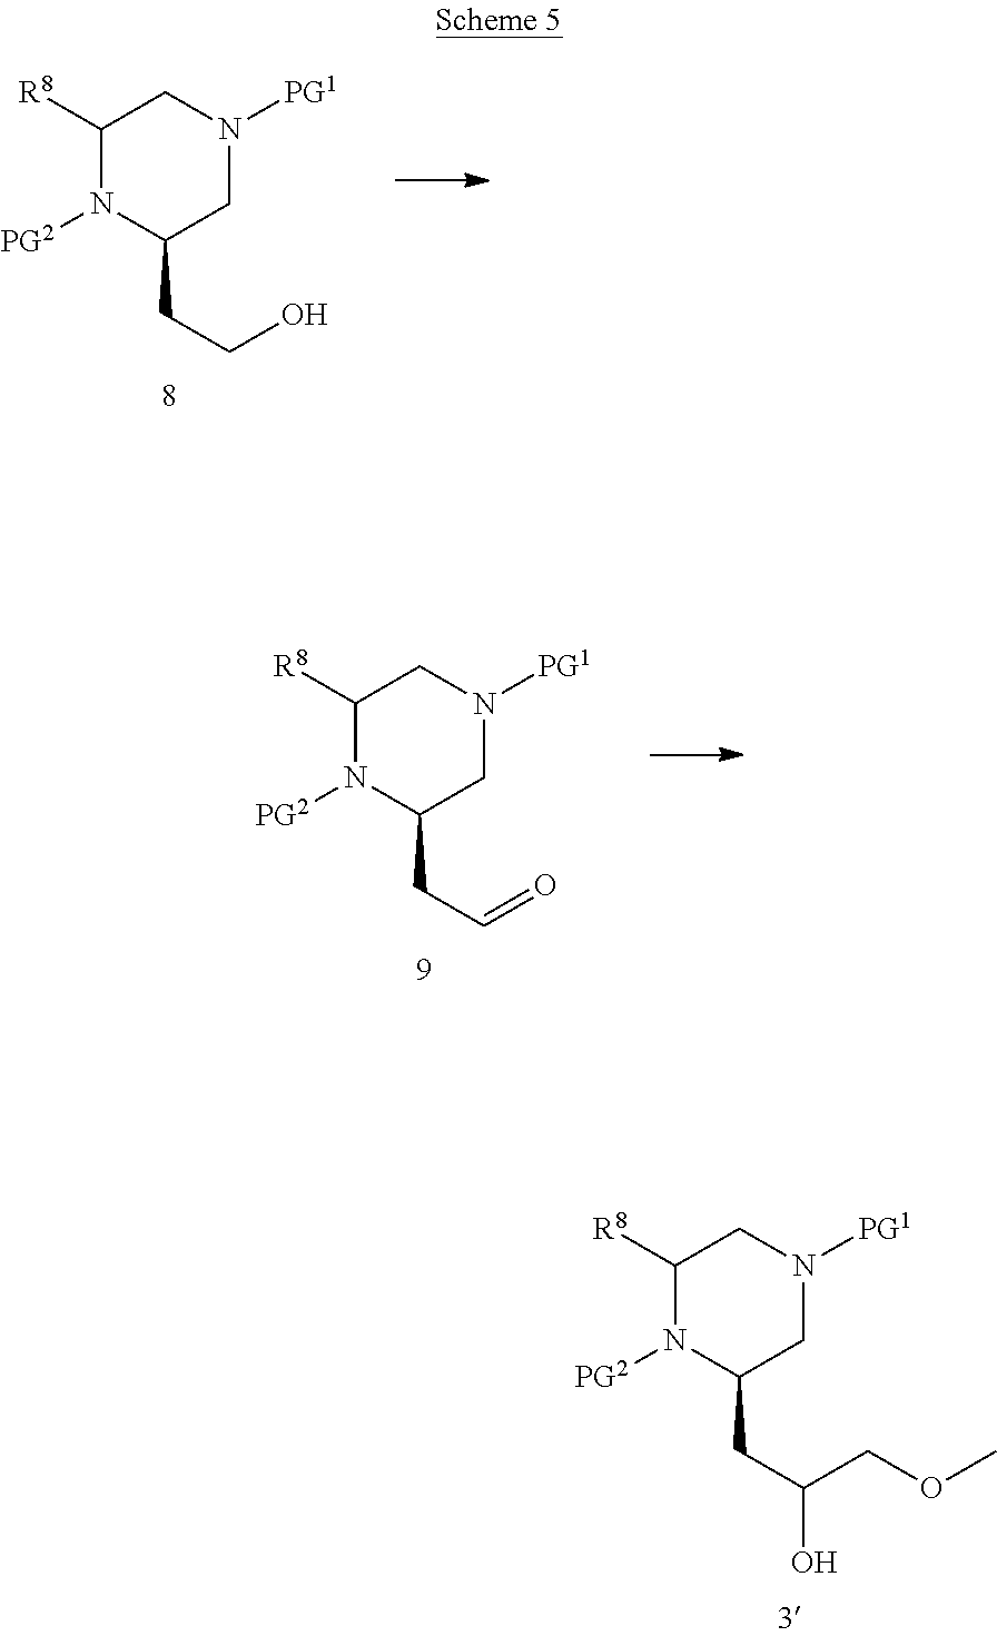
C1([R8])N([PG2])C(CCO)CN([PG1])C1.C1([R8])N([PG2])C(CC=O)CN([PG1])C1.C1([R8])N([PG2])C(CC(COC)O)CN([PG1])C1
